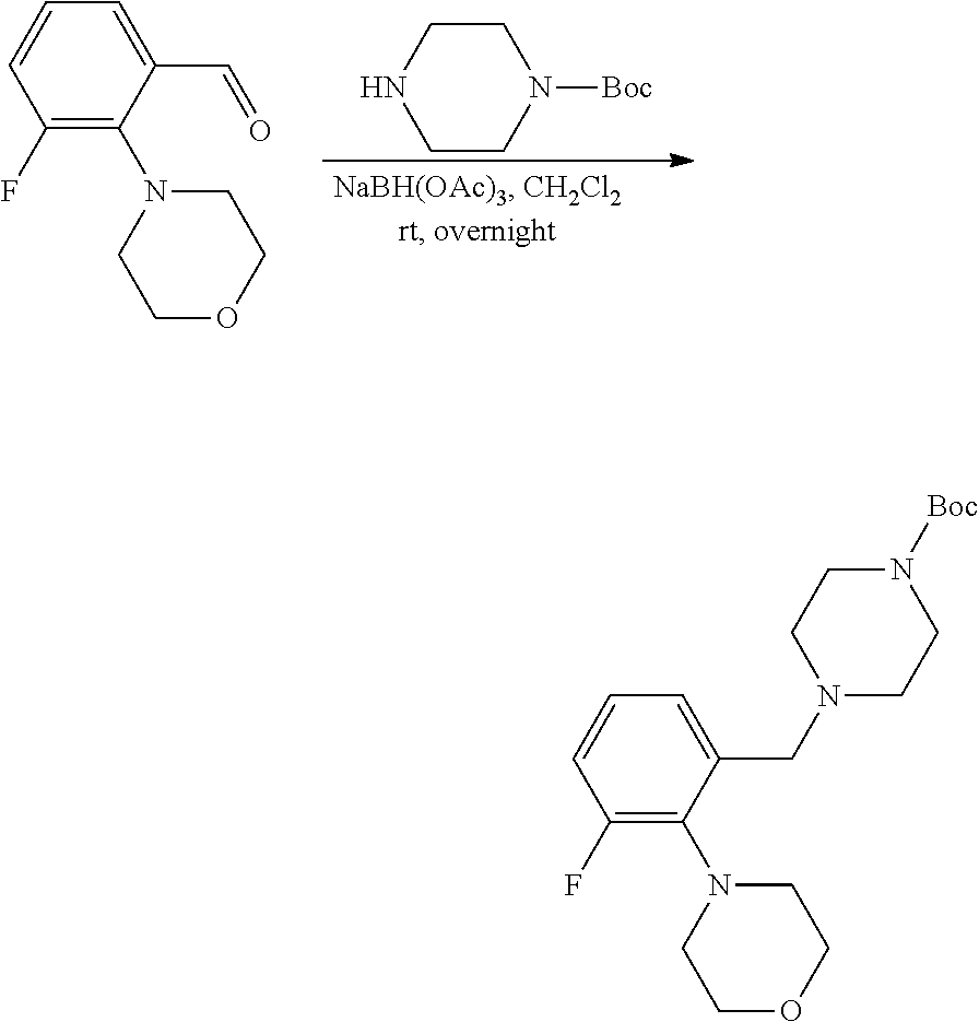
N1CCN([Boc])CC1.C1(C=O)=CC=CC(F)=C1N1CCOCC1.C1(CN2CCN([Boc])CC2)=CC=CC(F)=C1N1CCOCC1
